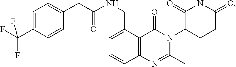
C12=C(C(CNC(=O)CC3=CC=C(C(F)(F)F)C=C3)=CC=C1)C(=O)N(C1CCC(=O)NC1=O)C(C)=N2
